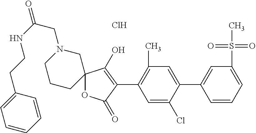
C12(OC(=O)C(C3=C(C)C=C(C4=CC(S(C)(=O)=O)=CC=C4)C(Cl)=C3)=C1O)CN(CC(NCCC1=CC=CC=C1)=O)CCC2.Cl
